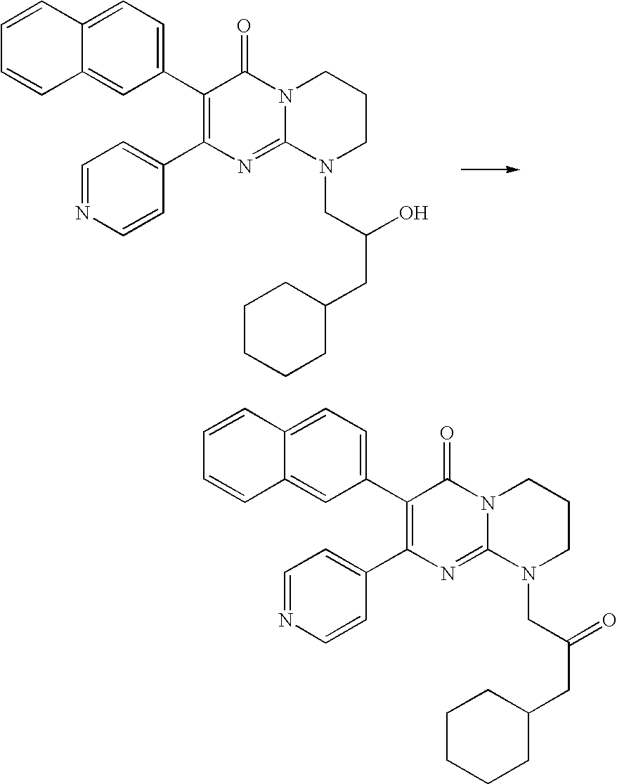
C1=NC=CC(C2=C(C3=CC=C4C(=C3)C=CC=C4)C(=O)N3C(=N2)N(CC(CC2CCCCC2)O)CCC3)=C1.C1=NC=CC(C2=C(C3=CC=C4C(=C3)C=CC=C4)C(=O)N3C(=N2)N(CC(CC2CCCCC2)=O)CCC3)=C1
